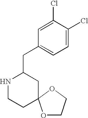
C1(CC2NCCC3(C2)OCCO3)=CC=C(Cl)C(Cl)=C1
